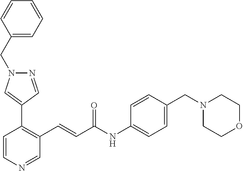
C1=CN=CC(C=CC(=O)NC2=CC=C(CN3CCOCC3)C=C2)=C1C1=CN(CC2=CC=CC=C2)N=C1
